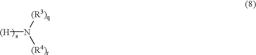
[(H]N([(R4)r])[(R3)q]
